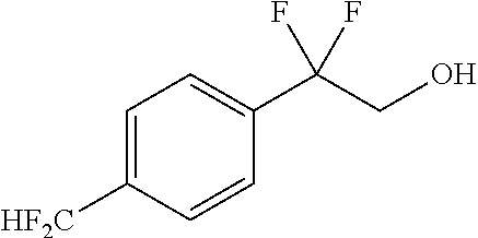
C1=C([HF2C])C=CC(C(CO)(F)F)=C1
